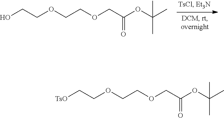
OCCOCCOCC(OC(C)(C)C)=O.[TsO]CCOCCOCC(OC(C)(C)C)=O
